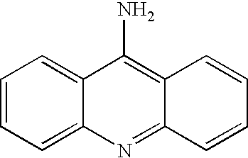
C1=CC=C2C(=C1)C(N)=C1C(=N2)C=CC=C1
